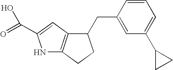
C12=C(CCC1CC1=CC(C3CC3)=CC=C1)NC(C(=O)O)=C2
